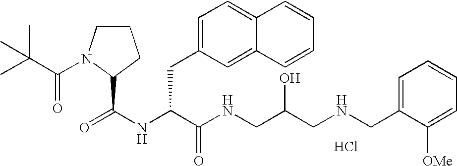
Cl.N(C(C(NCC(CNCC1=CC=CC=C1[OMe])O)=O)CC1=CC=C2C(=C1)C=CC=C2)C(=O)C1N(C(=O)C(C)(C)C)CCC1
